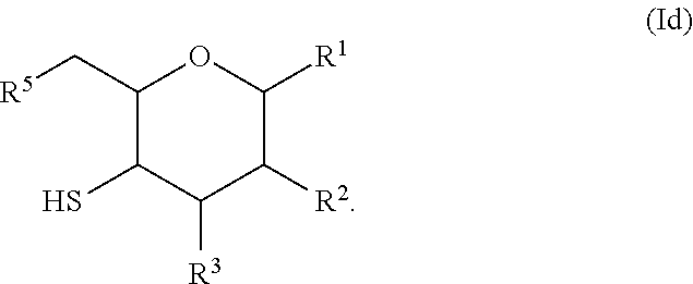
C1(C[R5])C(S)C([R3])C([R2])C([R1])O1
